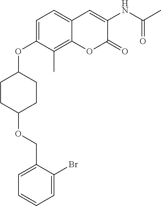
C1CC(OCC2=CC=CC=C2Br)CCC1OC1=CC=C2C=C(NC(=O)C)C(=O)OC2=C1C
